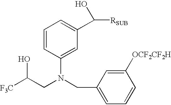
C1=CC(N(CC2=CC=CC([OCF2CF2H])=C2)CC([F3C])O)=CC(C([RSUB])O)=C1
